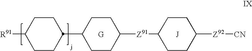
C1CC(C2CCC([Z91]C3CCC([Z92][CN])CC3)CC2)CCC1[R91].[J].[G]
